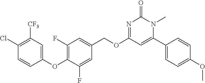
C1(OC2=C(F)C=C(COC3=NC(=O)N(C)C(C4=CC=C(OC)C=C4)=C3)C=C2F)=CC([CF3])=C(Cl)C=C1
